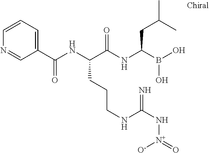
C1(C(NC(C(NC(B(O)O)CC(C)C)=O)CCCNC(N[N+](=O)[O-])=N)=O)=CC=CN=C1
